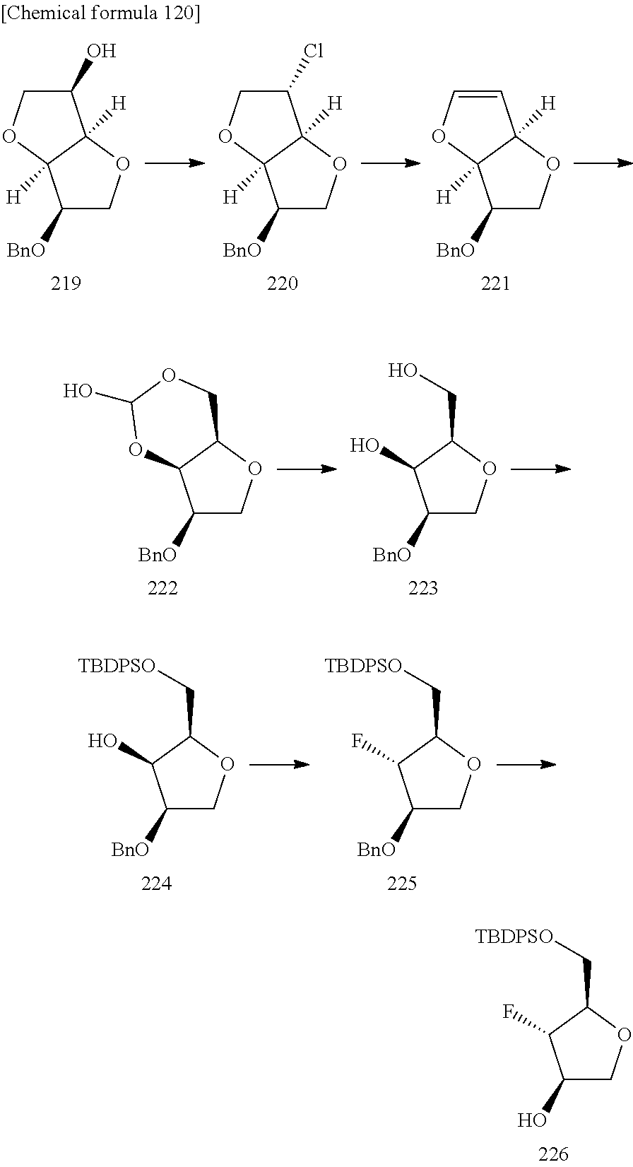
C1(O)COC2([H])C1([H])OCC2[BnO].C1(Cl)COC2([H])C1([H])OCC2[BnO].C1=COC2([H])C1([H])OCC2[BnO].C12C(OCC1[BnO])COC(O)O2.C1(O)C(CO)OCC1[BnO].C1(F)C(C[TBDPSO])OCC1[BnO].C1(O)C(C[TBDPSO])OCC1[BnO].C1(F)C(C[TBDPSO])OCC1O
